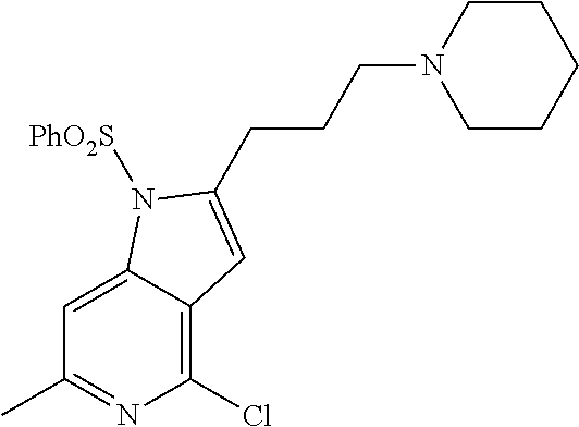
C1=C2C(=C(Cl)N=C1C)C=C(CCCN1CCCCC1)N2[PhO2S]
